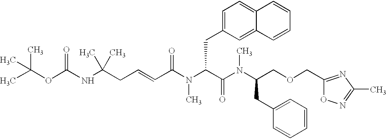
C(=CC(N(C(C(N(C)C(CC1=CC=CC=C1)COCC1=NC(C)=NO1)=O)CC1=CC=C2C(=C1)C=CC=C2)C)=O)CC(NC(OC(C)(C)C)=O)(C)C
